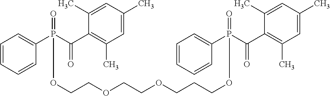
C1=CC=CC(P(C(C2=C(C)C=C(C)C=C2C)=O)(=O)OCCOCCOCCCOP(C2=CC=CC=C2)(C(C2=C(C)C=C(C)C=C2C)=O)=O)=C1
